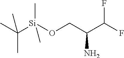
CC([Si](OCC(C(F)F)N)(C)C)(C)C
